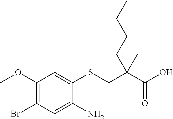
C1(OC)=C(Br)C=C(N)C(SCC(C(O)=O)(C)CCCC)=C1
